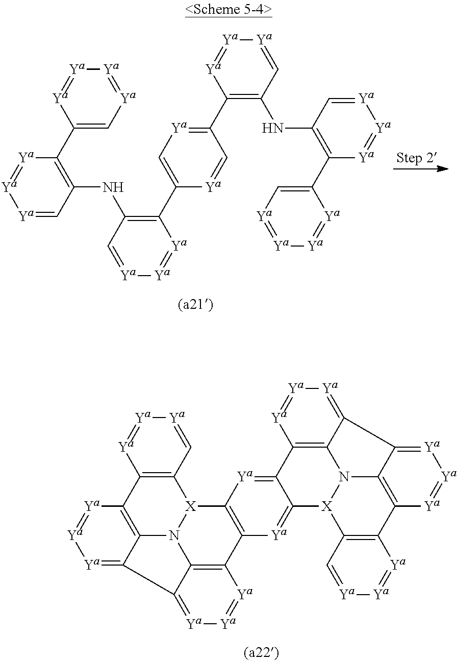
C12=C(C=[Ya][Ya]=[Ya]1)[X]1N3C4=C2[Ya]=[Ya][Ya]=C4C2=[Ya][Ya]=[Ya]C(=C32)C2=C1[Ya]=C1C(=[Ya]2)[X]2N3C4=C1[Ya]=[Ya][Ya]=C4C1=[Ya][Ya]=[Ya]C(=C31)C1=C2C=[Ya][Ya]=[Ya]1.C1(C2=C(NC3=C(C4=C[Ya]=C(C5=C(NC6=C(C7=C[Ya]=[Ya][Ya]=[Ya]7)[Ya]=[Ya][Ya]=C6)C=[Ya][Ya]=[Ya]5)C=[Ya]4)[Ya]=[Ya][Ya]=C3)C=[Ya][Ya]=[Ya]2)=C[Ya]=[Ya][Ya]=[Ya]1
